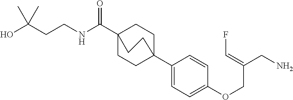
N(C(C12CCC(C3=CC=C(OCC(CN)=CF)C=C3)(CC1)CC2)=O)CCC(O)(C)C
